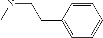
C1=CC(CCNC)=CC=C1
